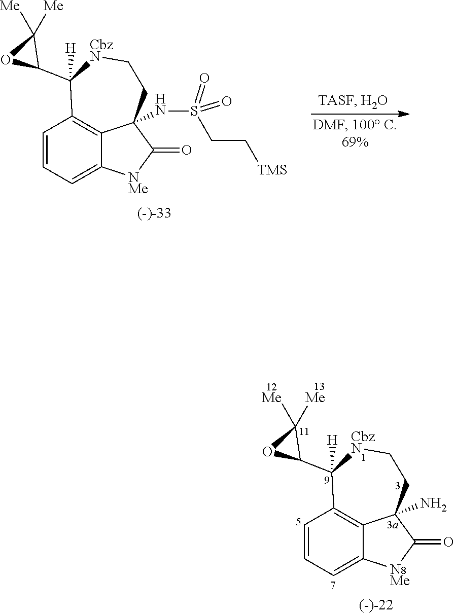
C1=CC=C2C3=C1C(C1C([Me])([Me])O1)([H])[CbzN]CCC3(N)C(=O)[NMe]2.C1=CC=C2C3=C1C(C1C([Me])([Me])O1)([H])[CbzN]CCC3(NS(CC[TMS])(=O)=O)C(=O)[NMe]2
